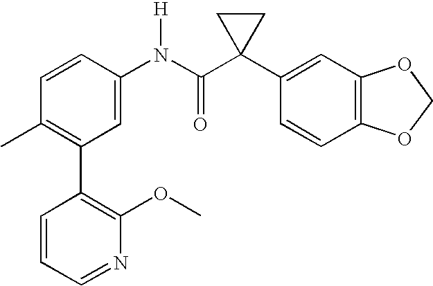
C1=CC(N(C(C2(C3=CC4=C(C=C3)OCO4)CC2)=O)[H])=CC(C2=C(OC)N=CC=C2)=C1C
